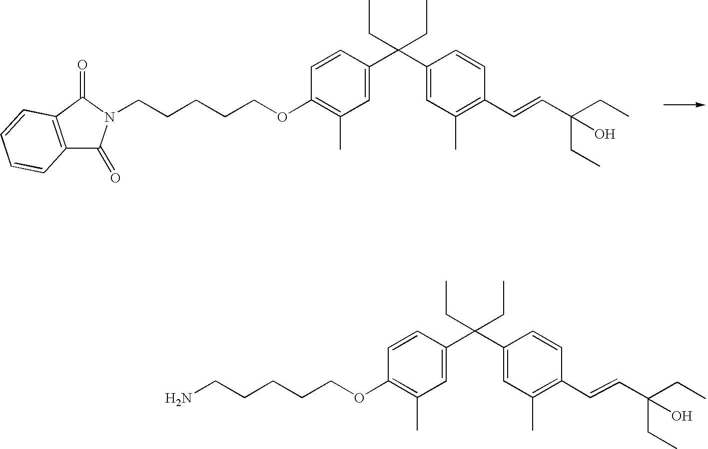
C1=CC(C(C2=CC(C)=C(C=CC(CC)(CC)O)C=C2)(CC)CC)=CC(C)=C1OCCCCCN1C(=O)C2=C(C1=O)C=CC=C2.C1=CC(C(C2=CC(C)=C(C=CC(CC)(CC)O)C=C2)(CC)CC)=CC(C)=C1OCCCCCN
